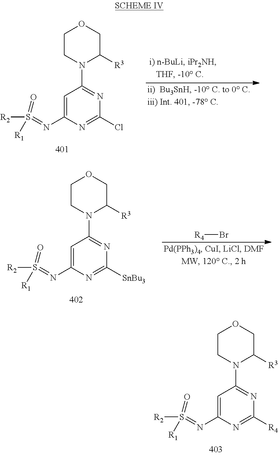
S(=O)([R2])([R1])=NC1=CC(N2CCOCC2[R3])=NC(Cl)=N1.S(=O)([R2])([R1])=NC1=CC(N2CCOCC2[R3])=NC([SnBu3])=N1.[R4]Br.S(=O)([R2])([R1])=NC1=CC(N2CCOCC2[R3])=NC([R4])=N1
